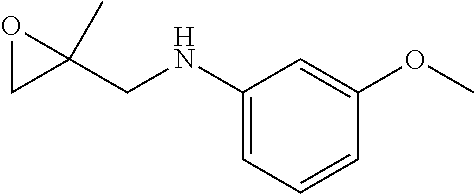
C1(CNC2=CC=CC(OC)=C2)(C)OC1
